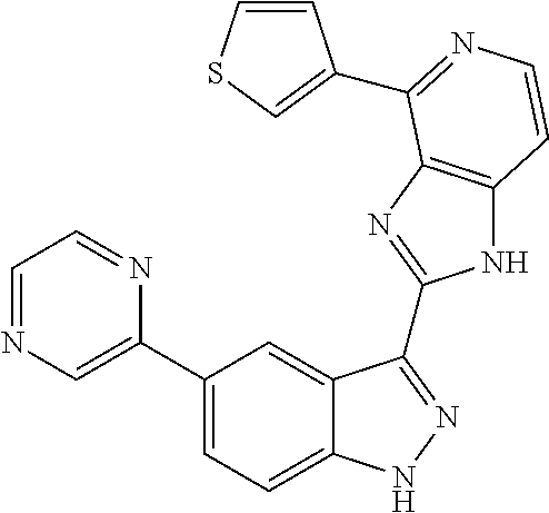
C1(C2=CN=CC=N2)=CC=C2C(=C1)C(C1=NC3=C(N1)C=CN=C3C1=CSC=C1)=NN2
